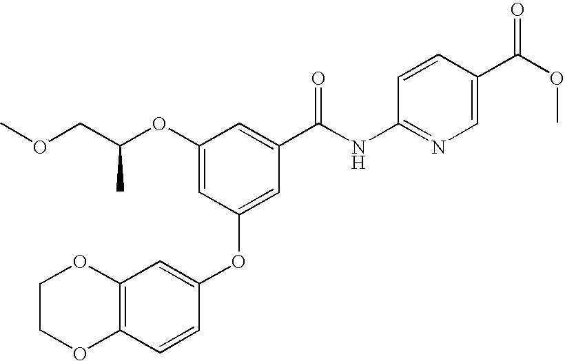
COCC(OC1=CC(OC2=CC3=C(C=C2)OCCO3)=CC(C(NC2=NC=C(C(OC)=O)C=C2)=O)=C1)C
